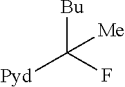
[Bu]C(F)([Pyd])[Me]
